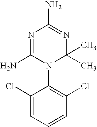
N1=C(N)N(C2=C(Cl)C=CC=C2Cl)C(C)(C)N=C1N
